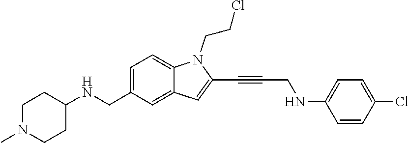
C1=C(CNC2CCN(C)CC2)C=C2C(=C1)N(CCCl)C(C#CCNC1=CC=C(Cl)C=C1)=C2
